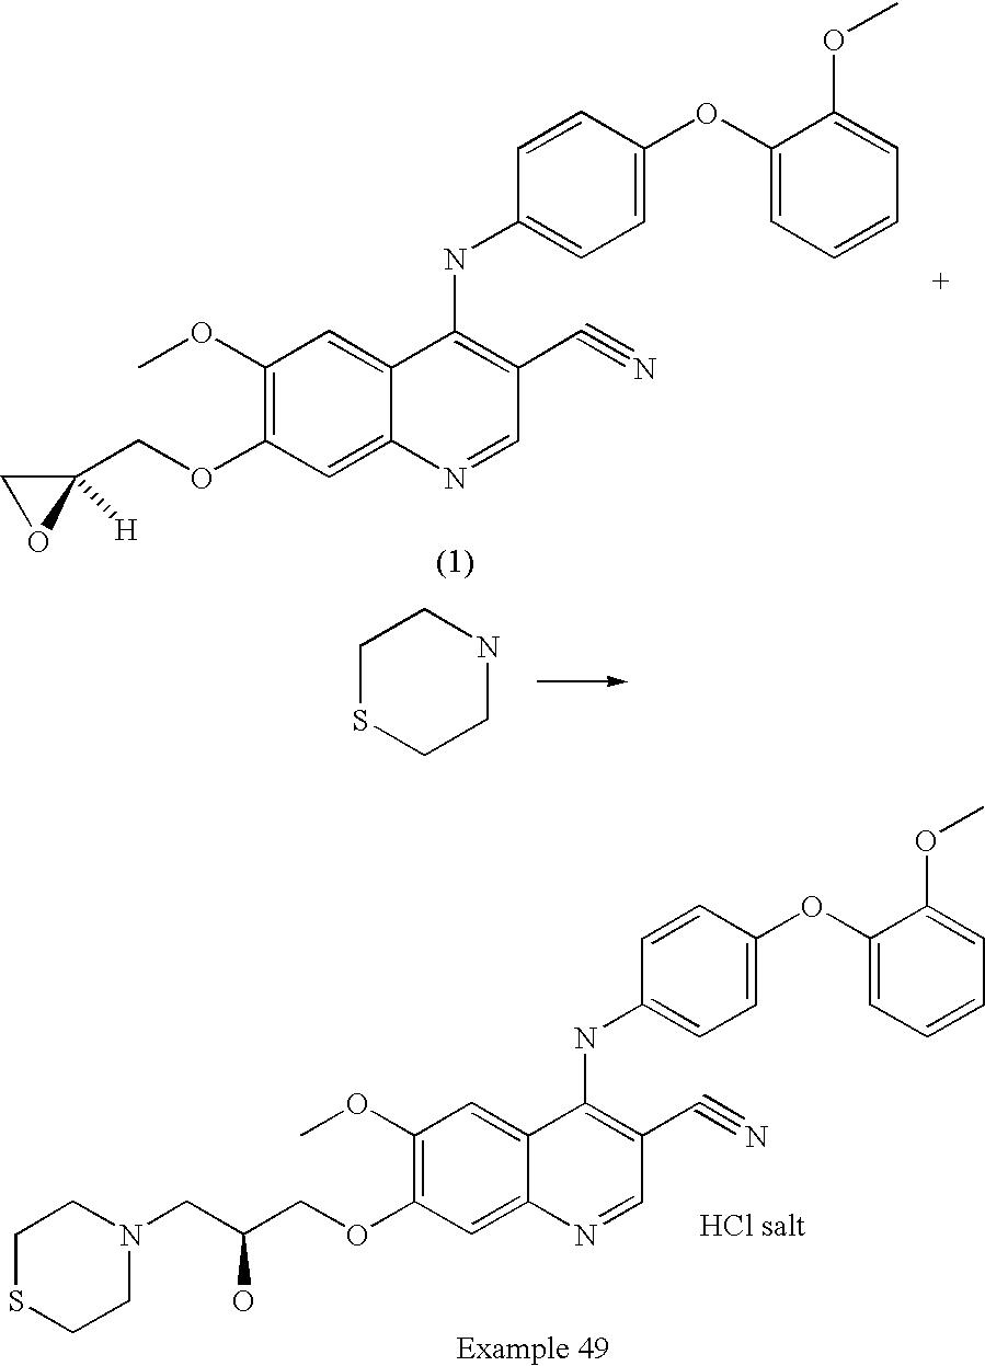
C1(OC)=C(OCC2([H])CO2)C=C2C(=C1)C(NC1=CC=C(OC3=CC=CC=C3OC)C=C1)=C(C#N)C=N2.C1(OC)=C(OCC(CN2CCSCC2)O)C=C2C(=C1)C(NC1=CC=C(OC3=CC=CC=C3OC)C=C1)=C(C#N)C=N2.C1SCCNC1
